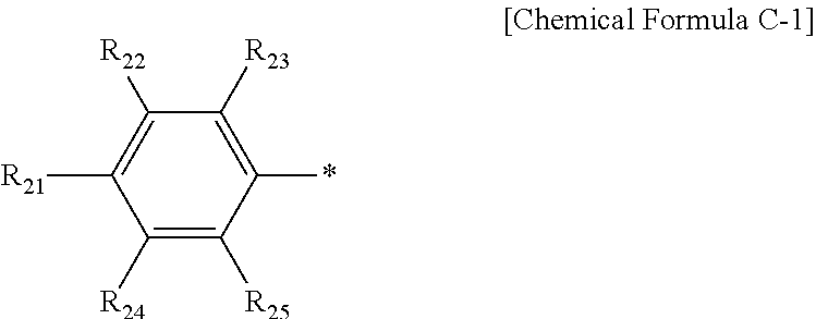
C1([R24])=C([R25])C(*)=C([R23])C([R22])=C1[R21]
